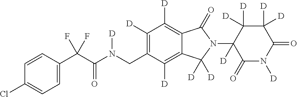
C1=CC(C(C(N(CC2=C([D])C([D])=C3C(=C2[D])C([D])([D])N(C2([D])C(=O)N([D])C(=O)C([D])([D])C2([D])[D])C3=O)[D])=O)(F)F)=CC=C1Cl
